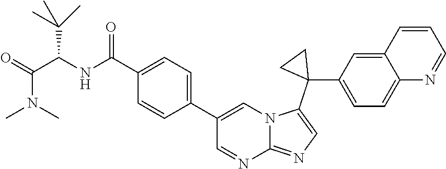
C1=C(C2=CC=C(C(=O)NC(C(N(C)C)=O)C(C)(C)C)C=C2)C=NC2=NC=C(C3(C4=CC=C5C(=C4)C=CC=N5)CC3)N12
